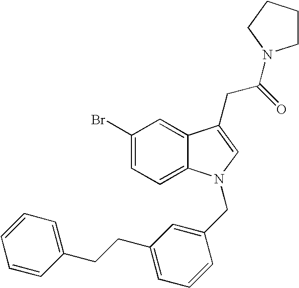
C1(Br)=CC=C2C(=C1)C(CC(=O)N1CCCC1)=CN2CC1=CC(CCC2=CC=CC=C2)=CC=C1
